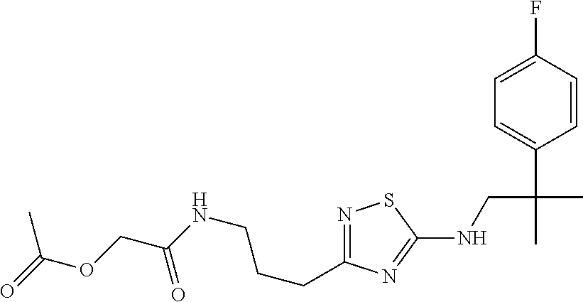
N1=C(CCCNC(COC(=O)C)=O)N=C(NCC(C)(C2=CC=C(F)C=C2)C)S1
